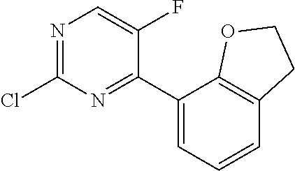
ClC1=NC=C(F)C(C2=CC=CC3=C2OCC3)=N1
